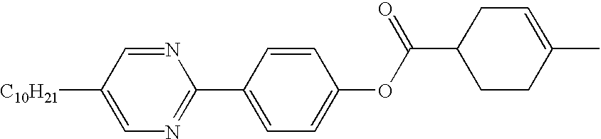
[C10H21]C1=CN=C(C2=CC=C(OC(C3CCC(C)=CC3)=O)C=C2)N=C1
